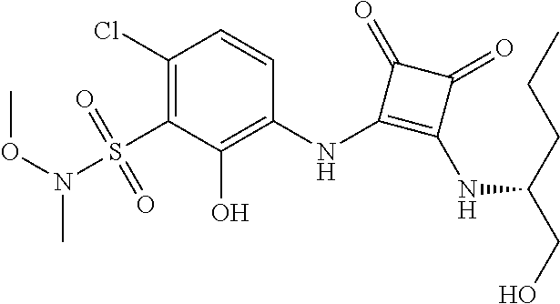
C1(Cl)=C(S(=O)(=O)N(OC)C)C(O)=C(NC2=C(NC(CO)CCC)C(=O)C2=O)C=C1
